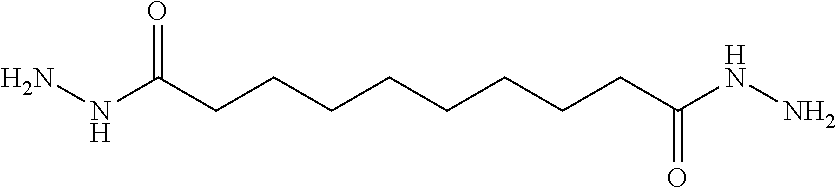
NNC(CCCCCCCCC(NN)=O)=O
